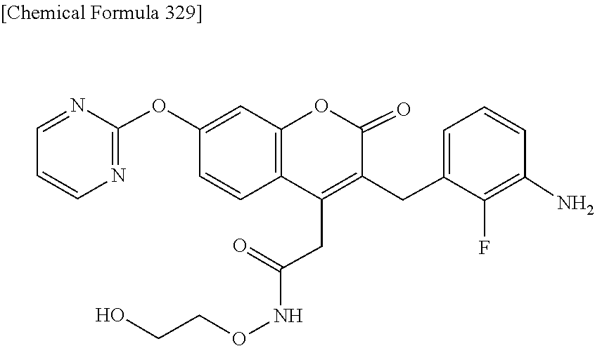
C1=NC(OC2=CC3=C(C=C2)C(CC(=O)NOCCO)=C(CC2=CC=CC(N)=C2F)C(=O)O3)=NC=C1
